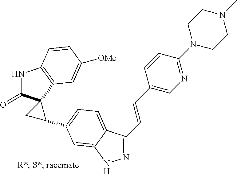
N1C(=O)C2(C3=C1C=CC([OMe])=C3)CC2C1=CC=C2C(C=CC3=CN=C(N4CCN(C)CC4)C=C3)=NNC2=C1
